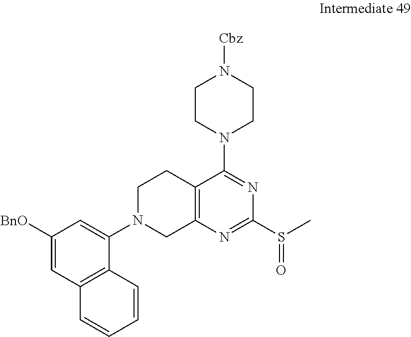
C1([BnO])=CC2=C(C(N3CC4=C(CC3)C(N3CCN([Cbz])CC3)=NC(S(C)=O)=N4)=C1)C=CC=C2
